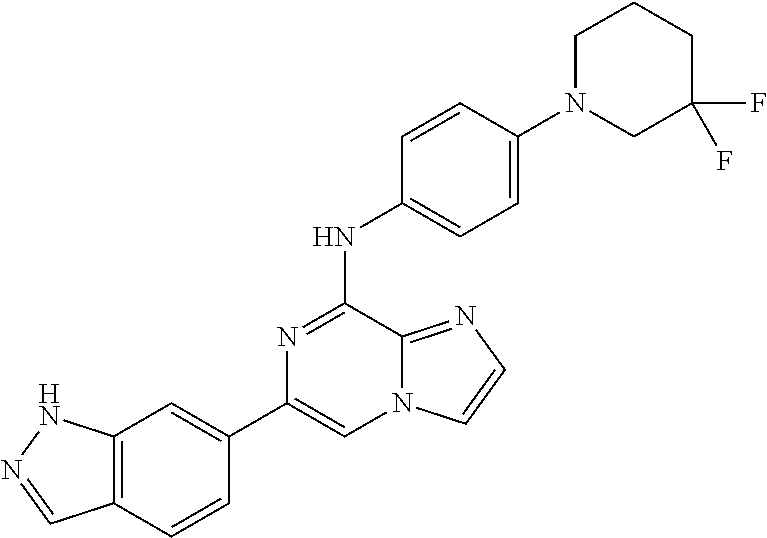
C1(C2=CC3=C(C=C2)C=NN3)=CN2C(=NC=C2)C(NC2=CC=C(N3CC(F)(F)CCC3)C=C2)=N1
